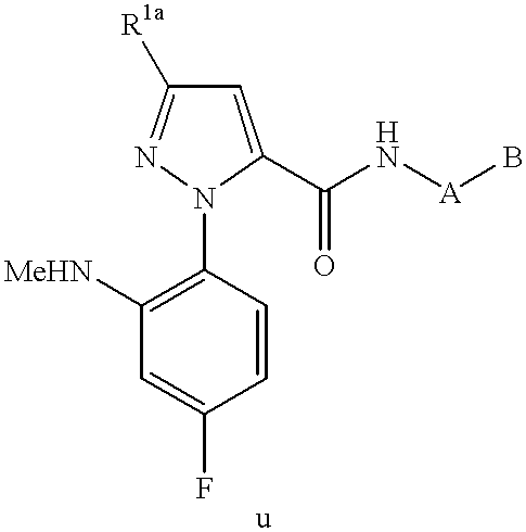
C1([MeHN])=C(N2C(C(N[A]B)=O)=CC([R1a])=N2)C=CC(F)=C1
